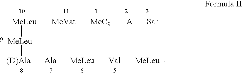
[MeLeu]1[MeVat][MeC9][A][Sar][MeLeu][Val][MeLeu][Ala][(D)Ala][MeLeu]1
